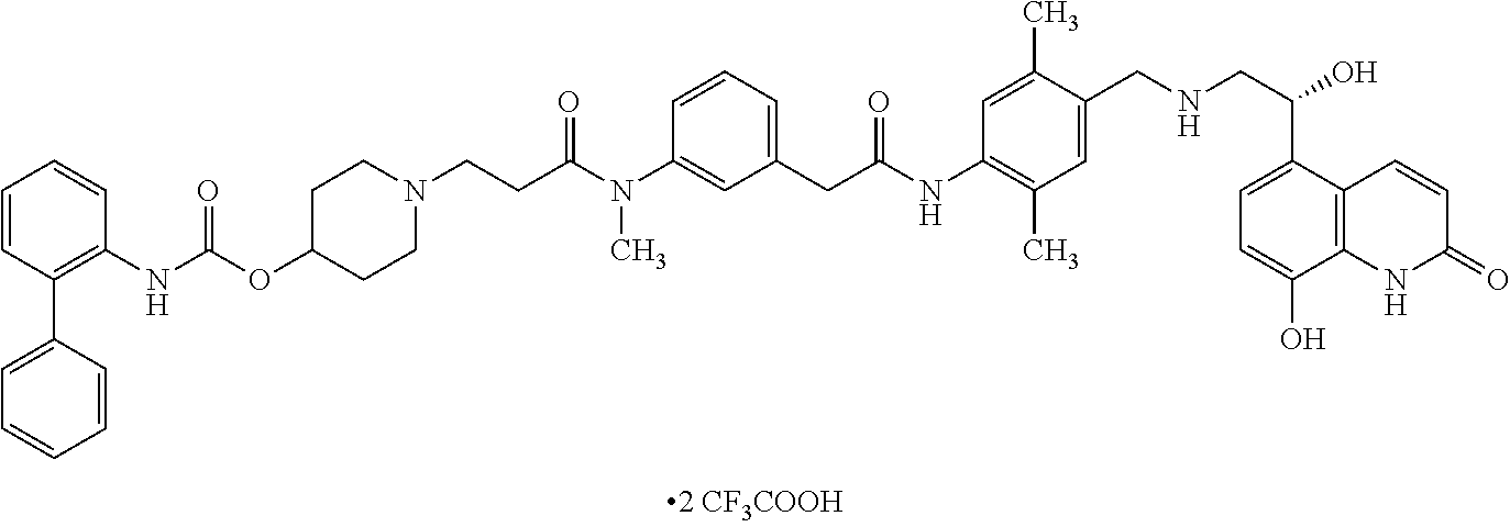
C1=CC(C2=CC=CC=C2)=C(NC(=O)OC2CCN(CCC(N(C3=CC(CC(NC4=C(C)C=C(CNCC(O)C5=CC=C(O)C6=C5C=CC(=O)N6)C(C)=C4)=O)=CC=C3)C)=O)CC2)C=C1
